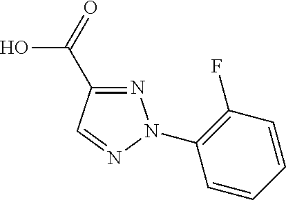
N1=C(C(=O)O)C=NN1C1=C(F)C=CC=C1
